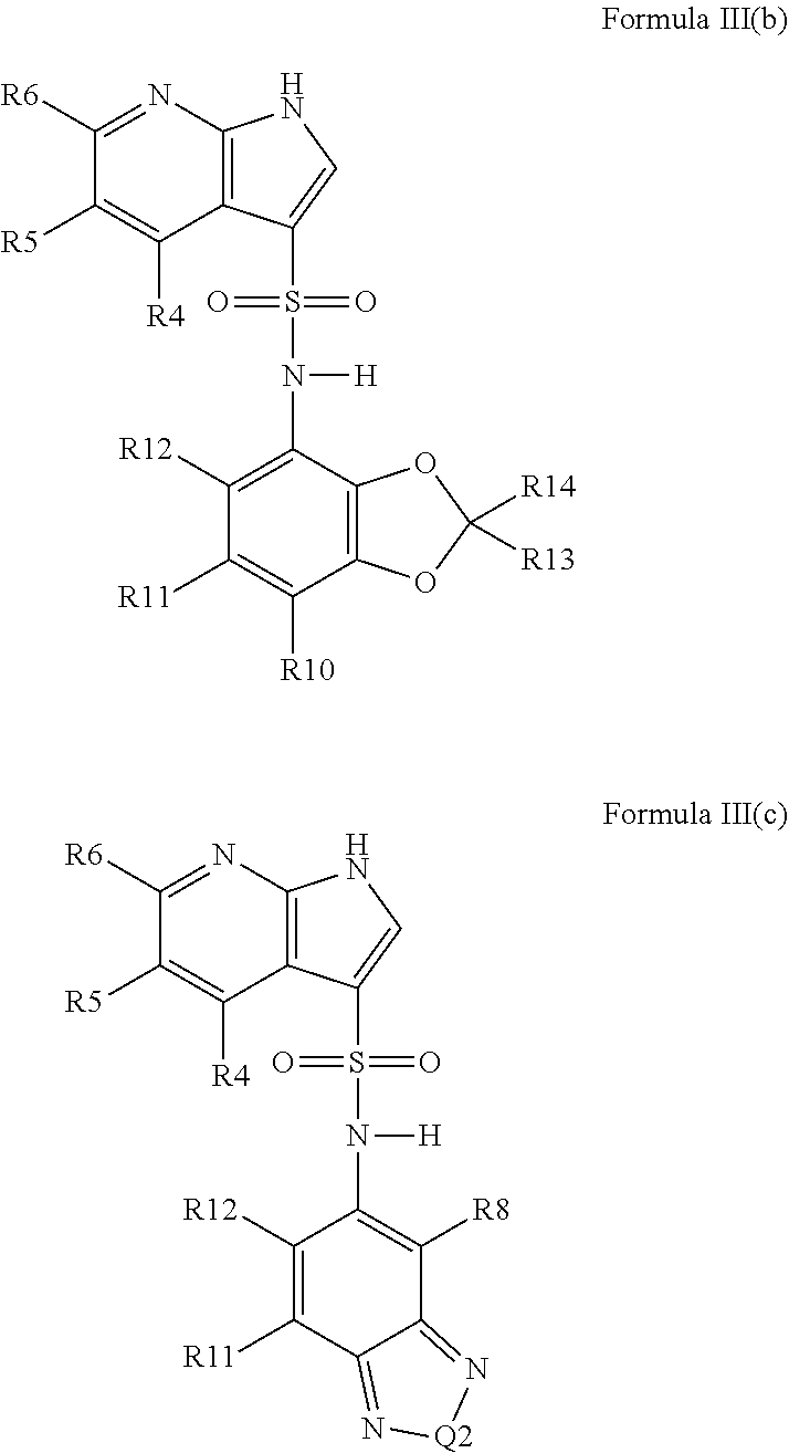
C1([R6])=NC2=C(C([R4])=C1[R5])C(S(=O)(=O)N([H])C1=C([R12])C([R11])=C([R10])C3=C1OC([R14])([R13])O3)=CN2.C1([R6])=NC2=C(C([R4])=C1[R5])C(S(=O)(=O)N([H])C1=C([R8])C3=N[Q2]N=C3C([R11])=C1[R12])=CN2
